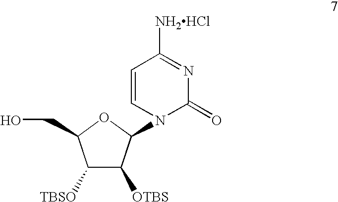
C1([TBSO])C([OTBS])C(N2C(=O)N=C([NH2HCl])C=C2)OC1CO
